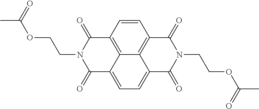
O(CCN1C(=O)C2=C3C(=CC=C4C3=C(C=C2)C(=O)N(CCOC(C)=O)C4=O)C1=O)C(C)=O
